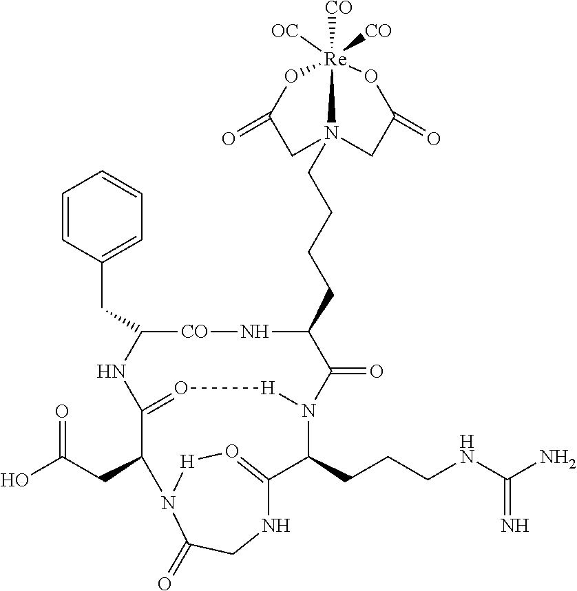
C1=CC(CC2[CO]NC(CCCCN34CC(=O)O[Re]3([OC])([CO])([CO])OC(=O)C4)C(=O)N3[H]O=C(C(CC(O)=O)N4[H]O=C(C3CCCNC(N)=N)NCC4=O)N2)=CC=C1
